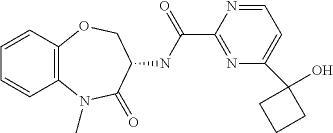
C1=CC2=C(C=C1)N(C)C(=O)C(NC(C1=NC(C3(O)CCC3)=CC=N1)=O)CO2
